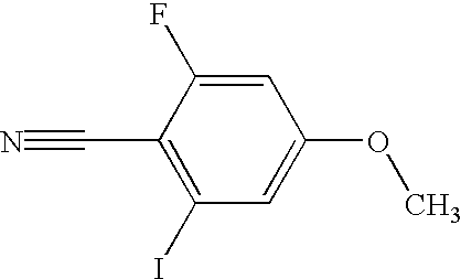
C1=C(F)C(C#N)=C(I)C=C1OC
